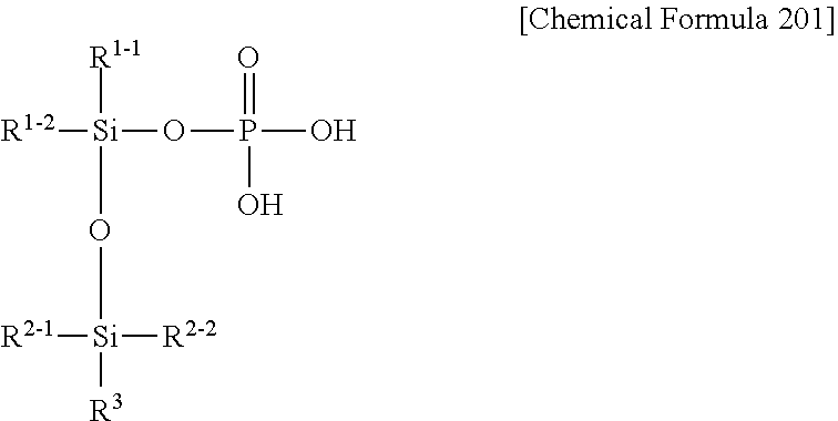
[R1-2][Si]([R1-1])(OP(=O)(O)O)O[Si]([R2-1])([R2-2])[R3]
